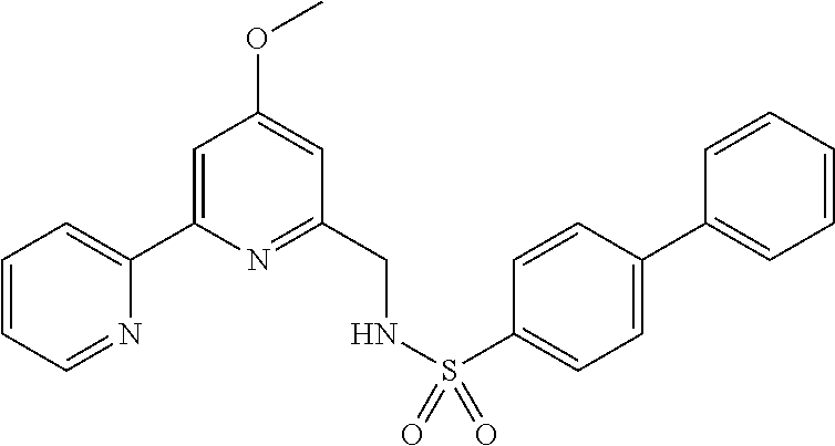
C1=CC=NC(C2=CC(OC)=CC(CNS(=O)(=O)C3=CC=C(C4=CC=CC=C4)C=C3)=N2)=C1
